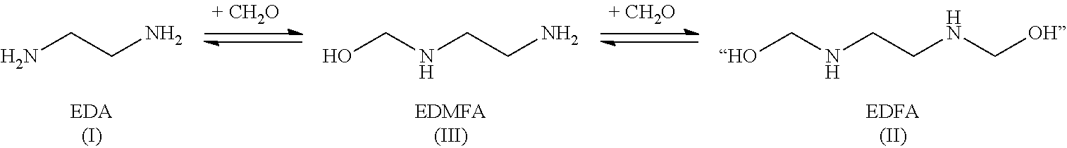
[HO]CNCCNC[OH].OCNCCN.NCCN
